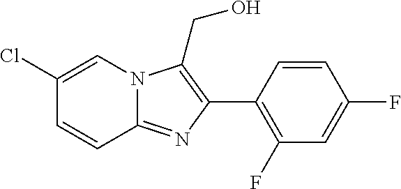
C1(C2=C(CO)N3C(=N2)C=CC(Cl)=C3)=C(F)C=C(F)C=C1
